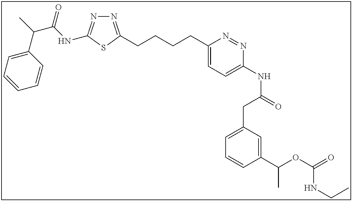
N1=C(CCCCC2=CC=C(NC(=O)CC3=CC=CC(C(OC(=O)NCC)C)=C3)N=N2)SC(NC(C(C2=CC=CC=C2)C)=O)=N1
